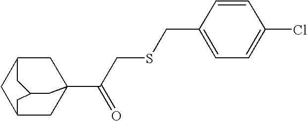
C1C2CC3(C(CSCC4=CC=C(Cl)C=C4)=O)CC1CC(C3)C2
